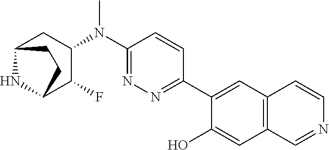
C1(N(C2=NN=C(C3=CC4=C(C=C3O)C=NC=C4)C=C2)C)CC2NC(C1F)CC2
